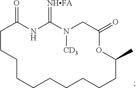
C1CCCCCCCCCC(C)OC(=O)CN([CD3])C(=[NHFA])NC1=O
